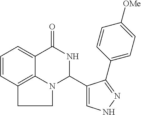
C1=CC2=C3C(=C1)C(=O)NC(C1=CNN=C1C1=CC=C([OMe])C=C1)N3CC2
